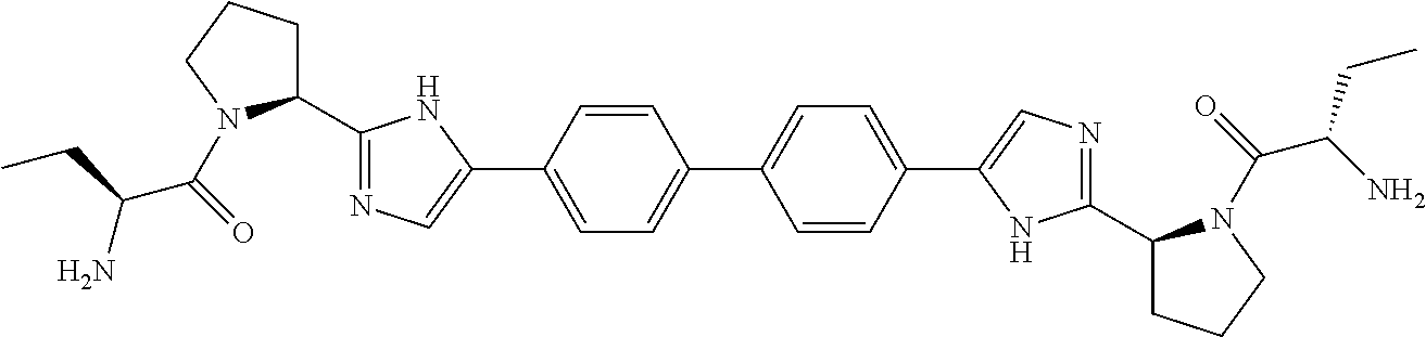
C1(C2CCCN2C(=O)C(CC)N)=NC=C(C2=CC=C(C3=CC=C(C4=CN=C(C5CCCN5C(=O)C(N)CC)N4)C=C3)C=C2)N1
